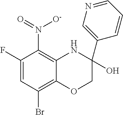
C12=C(Br)C=C(F)C(N([O-])=O)=C1NC(O)(C1=CN=CC=C1)CO2
